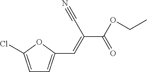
C(C(=CC1=CC=C(Cl)O1)C#N)(OCC)=O
